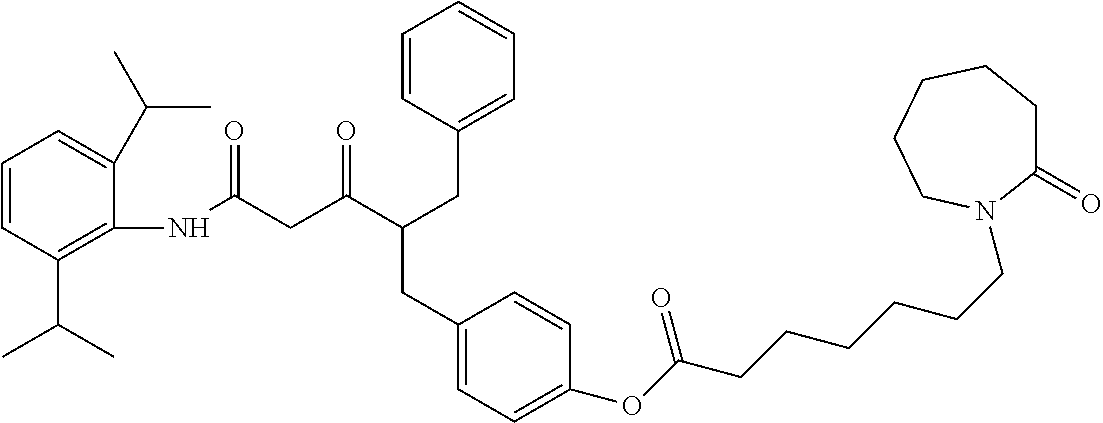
C1=CC(C(C)C)=C(NC(=O)CC(C(CC2=CC=CC=C2)CC2=CC=C(OC(CCCCCCN3C(=O)CCCCC3)=O)C=C2)=O)C(C(C)C)=C1
